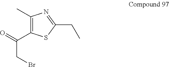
C1(C)=C(C(=O)CBr)SC(CC)=N1
